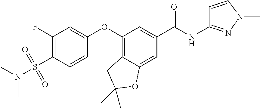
C1(F)=C(S(N(C)C)(=O)=O)C=CC(OC2=C3C(=CC(C(=O)NC4=NN(C)C=C4)=C2)OC(C)(C)C3)=C1
